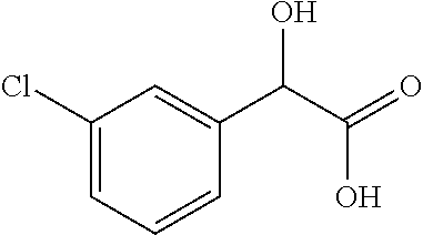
C1(Cl)=CC=CC(C(C(=O)O)O)=C1
